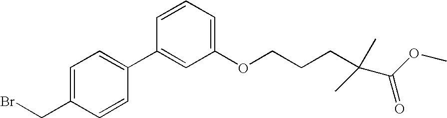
C1=C(CBr)C=CC(C2=CC(OCCCC(C(OC)=O)(C)C)=CC=C2)=C1
